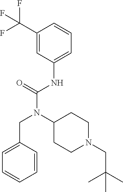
C1=C(CN(C(NC2=CC=CC(C(F)(F)F)=C2)=O)C2CCN(CC(C)(C)C)CC2)C=CC=C1
